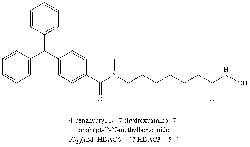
C1=CC(C(C2=CC=C(C(N(CCCCCCC(NO)=O)C)=O)C=C2)C2=CC=CC=C2)=CC=C1
